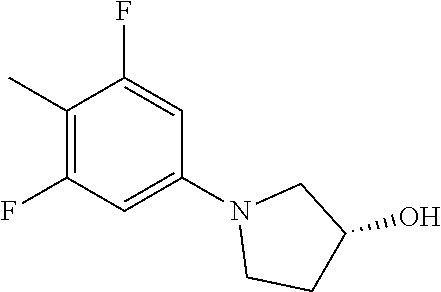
C1(C)=C(F)C=C(N2CCC(O)C2)C=C1F
